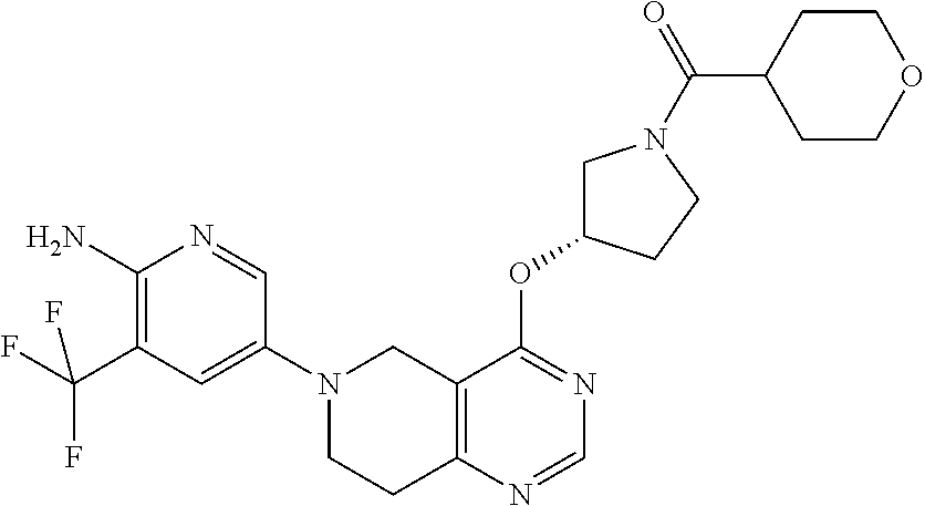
C1(N2CCC3=C(C2)C(OC2CN(C(=O)C4CCOCC4)CC2)=NC=N3)=CC(C(F)(F)F)=C(N)N=C1
